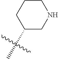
C1NCCCC1C
